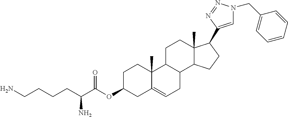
C1C(OC(C(CCCCN)N)=O)CC2=CCC3C(C2(C)C1)CCC1(C)C3CCC1C1=CN(CC2=CC=CC=C2)N=N1
